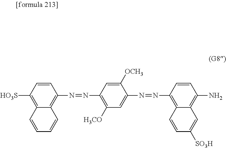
C1=CC([HO3S])=C2C(=C1N=NC1=C([H3CO])C=C(N=NC3=C4C(=C(N)C=C3)C=C([SO3H])C=C4)C([OCH3])=C1)C=CC=C2
